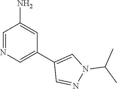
C1=NC=C(C2=CN(C(C)C)N=C2)C=C1N
